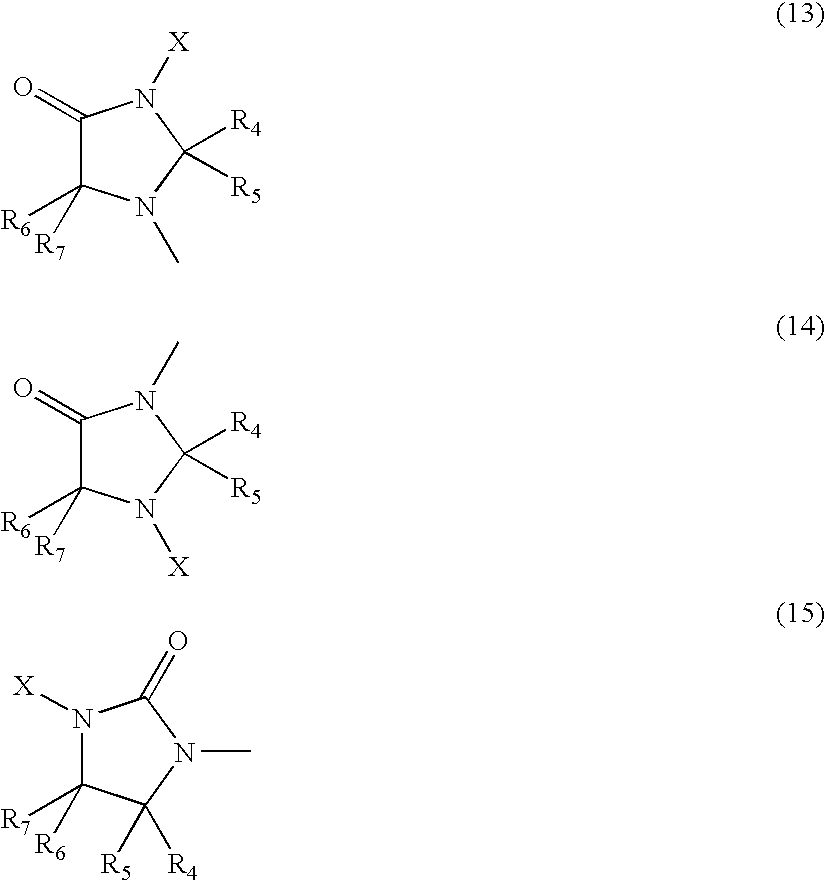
C1(=O)C([R6])([R7])N(C)C([R4])([R5])N1[X].C1(=O)C([R6])([R7])N([X])C([R4])([R5])N1C.N1([X])C([R7])([R6])C([R4])([R5])N(C)C1=O
